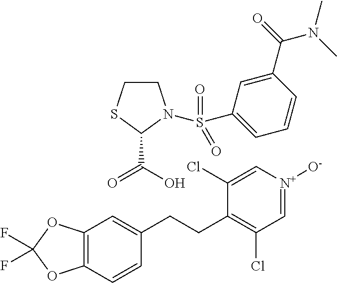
C12=C(C=CC(CCC3=C(Cl)C=[N+]([O-])C=C3Cl)=C1)OC(F)(F)O2.OC(C1N(S(C2=CC=CC(C(=O)N(C)C)=C2)(=O)=O)CCS1)=O
